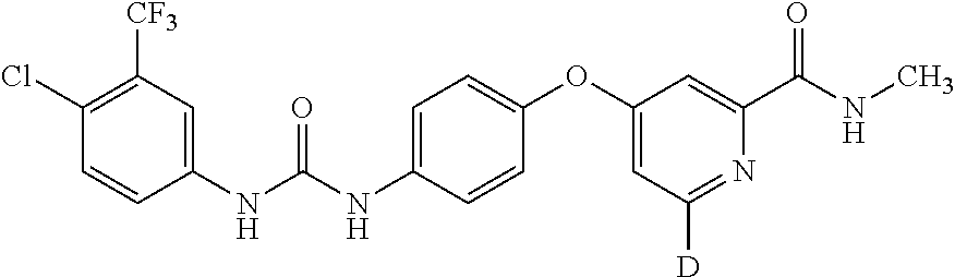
C1([CF3])=C(Cl)C=CC(NC(NC2=CC=C(OC3=CC([D])=NC(C(NC)=O)=C3)C=C2)=O)=C1
